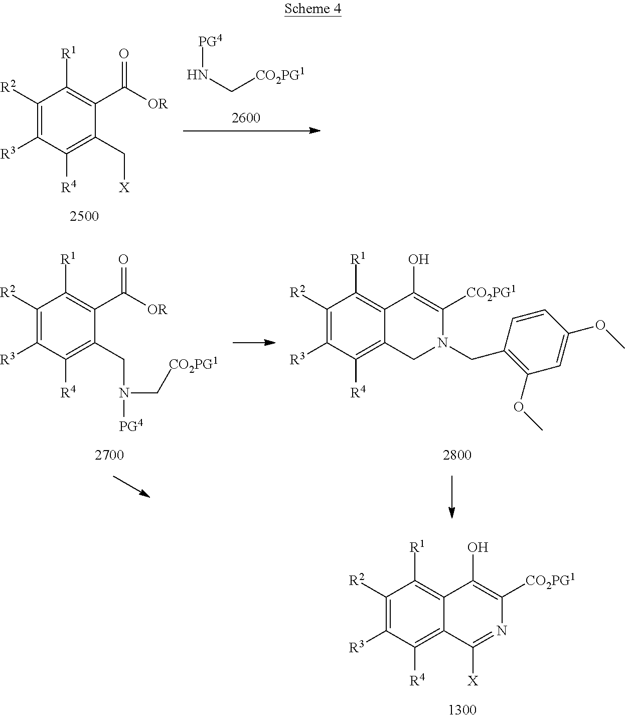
[PG4]NC[CO2PG1].C1([R2])=C([R3])C([R4])=C(C[X])C(C([OR])=O)=C1[R1].C1([R2])=C([R3])C([R4])=C2C(=C1[R1])C(O)=C([CO2PG1])N(CC1=C(OC)C=C(OC)C=C1)C2.C1([R2])=C([R3])C([R4])=C(CN(C[CO2PG1])[PG4])C(C([OR])=O)=C1[R1].C1([R2])=C([R3])C([R4])=C2C(=C1[R1])C(O)=C([CO2PG1])N=C2[X]
